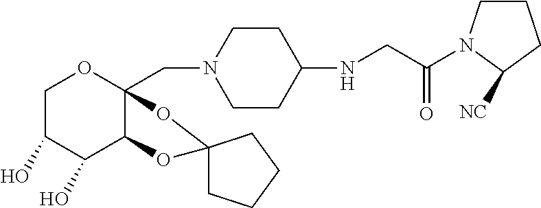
C1C(O)C(O)C2C(CN3CCC(NCC(=O)N4CCCC4[NC])CC3)(O1)OC1(O2)CCCC1
